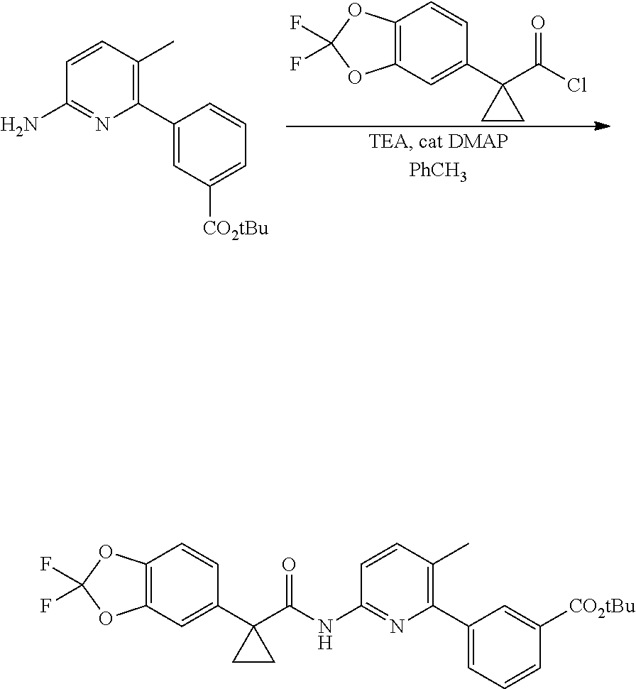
C12=C(C=C(C3(C(=O)Cl)CC3)C=C1)OC(F)(F)O2.C1=CC(C)=C(C2=CC([CO2tBu])=CC=C2)N=C1N.C12=C(C=C(C3(C(=O)NC4=NC(C5=CC=CC([CO2tBu])=C5)=C(C)C=C4)CC3)C=C1)OC(F)(F)O2
